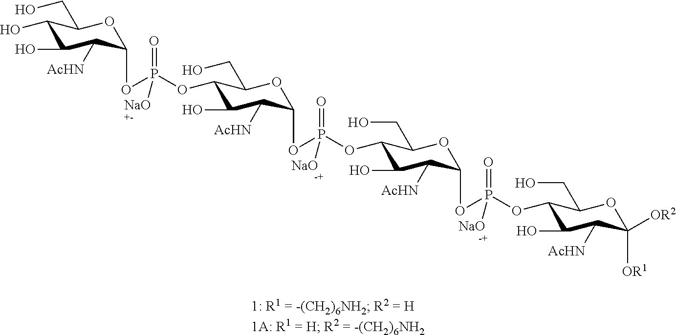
C1(O)C([AcHN])C(OP(=O)([NaO])OC2C(O)C([AcHN])C(OP(=O)([NaO])OC3C(O)C([AcHN])C(OP(=O)([NaO])OC4C(O)C([AcHN])C([OR1])([OR2])OC4CO)OC3CO)OC2CO)OC(CO)C1O
